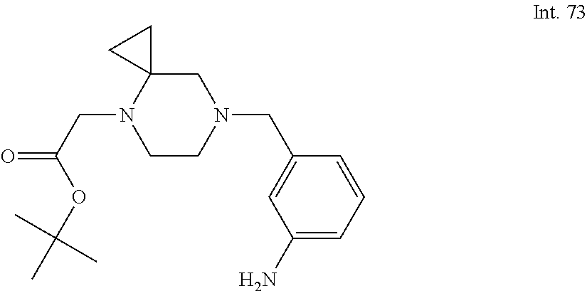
C1(N)=CC=CC(CN2CC3(N(CC(=O)OC(C)(C)C)CC2)CC3)=C1
